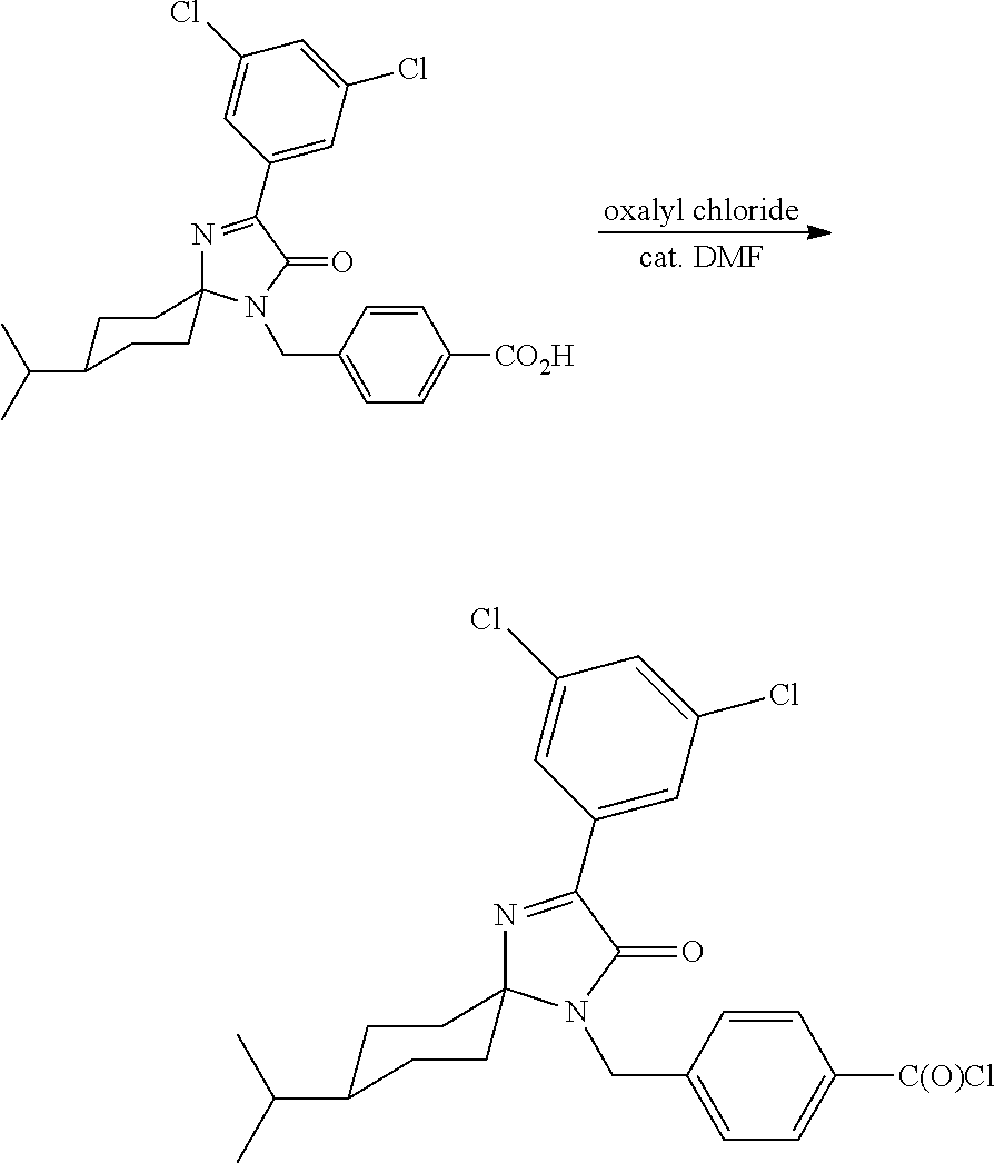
N1=C(C2=CC(Cl)=CC(Cl)=C2)C(=O)N(CC2=CC=C([CO2H])C=C2)C12CCC(C(C)C)CC2.[oxalyl chloride].N1=C(C2=CC(Cl)=CC(Cl)=C2)C(=O)N(CC2=CC=C([C(O)Cl])C=C2)C12CCC(C(C)C)CC2
